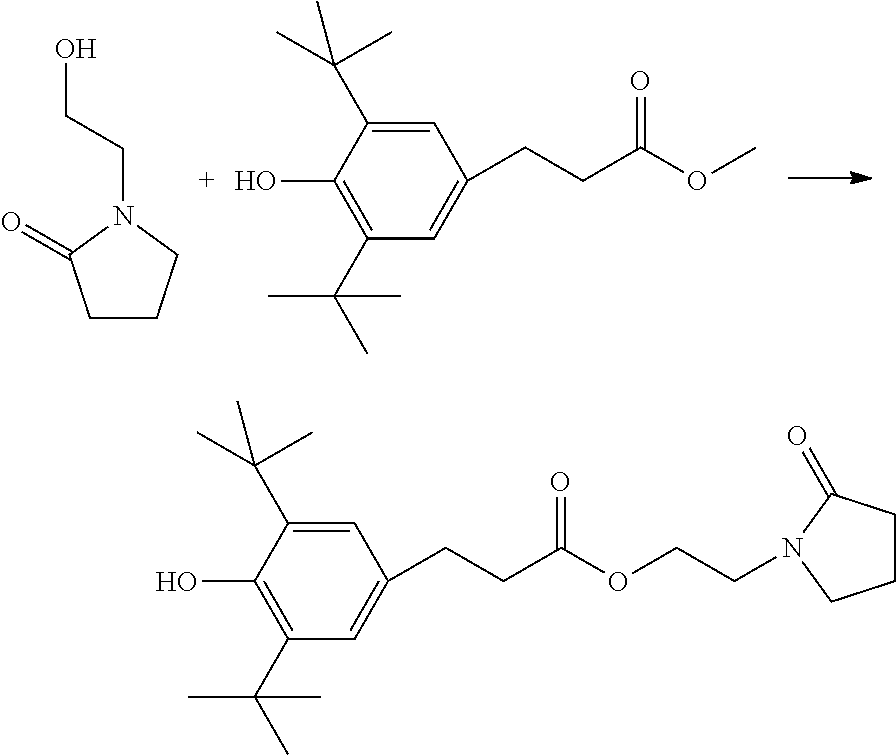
C1CCN(CCO)C1=O.OC1=C(C(C)(C)C)C=C(CCC(OC)=O)C=C1C(C)(C)C.OC1=C(C(C)(C)C)C=C(CCC(OCCN2C(=O)CCC2)=O)C=C1C(C)(C)C
